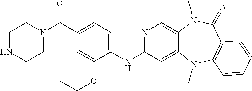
N1=C(NC2=CC=C(C(N3CCNCC3)=O)C=C2OCC)C=C2C(=C1)N(C)C(=O)C1=C(N2C)C=CC=C1
